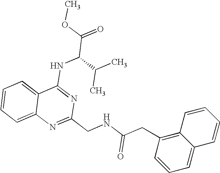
C12=CC=CC=C1N=C(CNC(CC1=C3C(=CC=C1)C=CC=C3)=O)N=C2NC(C(=O)OC)C(C)C
